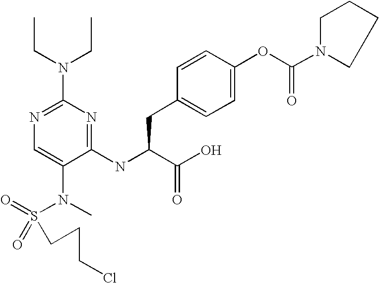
N1=C(N(CC)CC)N=C(NC(C(O)=O)CC2=CC=C(OC(=O)N3CCCC3)C=C2)C(N(C)S(=O)(=O)CCCCl)=C1
